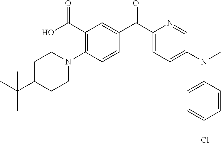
C1(C(O)=O)=C(N2CCC(C(C)(C)C)CC2)C=CC(C(C2=CC=C(N(C3=CC=C(Cl)C=C3)C)C=N2)=O)=C1
